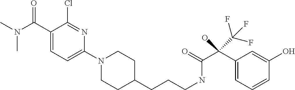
C1(N2CCC(CCCNC(=O)C(C3=CC=CC(O)=C3)(O)C(F)(F)F)CC2)=CC=C(C(N(C)C)=O)C(Cl)=N1
